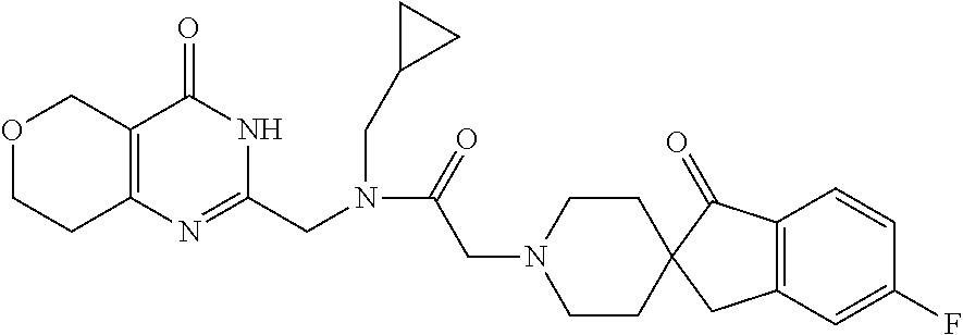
O1CCC2=C(C1)C(=O)NC(CN(C(=O)CN1CCC3(C(=O)C4=C(C=C(F)C=C4)C3)CC1)CC1CC1)=N2
